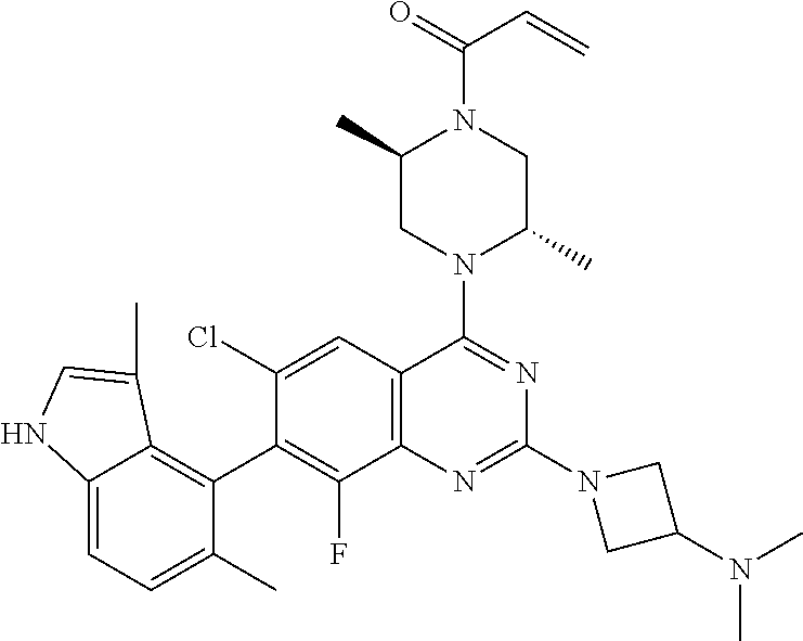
C12=C(C=C(Cl)C(C3=C4C(=CC=C3C)NC=C4C)=C1F)C(N1C(C)CN(C(=O)C=C)C(C)C1)=NC(N1CC(N(C)C)C1)=N2
